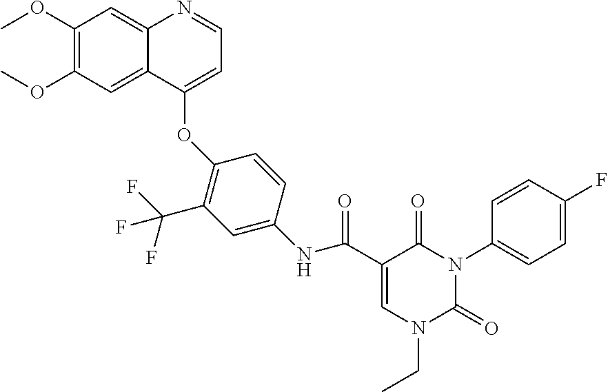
C1(OC)=C(OC)C=C2C(=C1)N=CC=C2OC1=C(C(F)(F)F)C=C(NC(C2=CN(CC)C(=O)N(C3=CC=C(F)C=C3)C2=O)=O)C=C1
